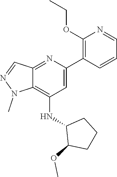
N1=CC2=NC(C3=C(OCC)N=CC=C3)=CC(NC3C(OC)CCC3)=C2N1C
